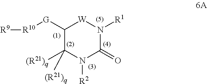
C1([G][R10][R9])C([(R21)q])([(R21)q])N([R2])C(=O)N([R1])[W]1
